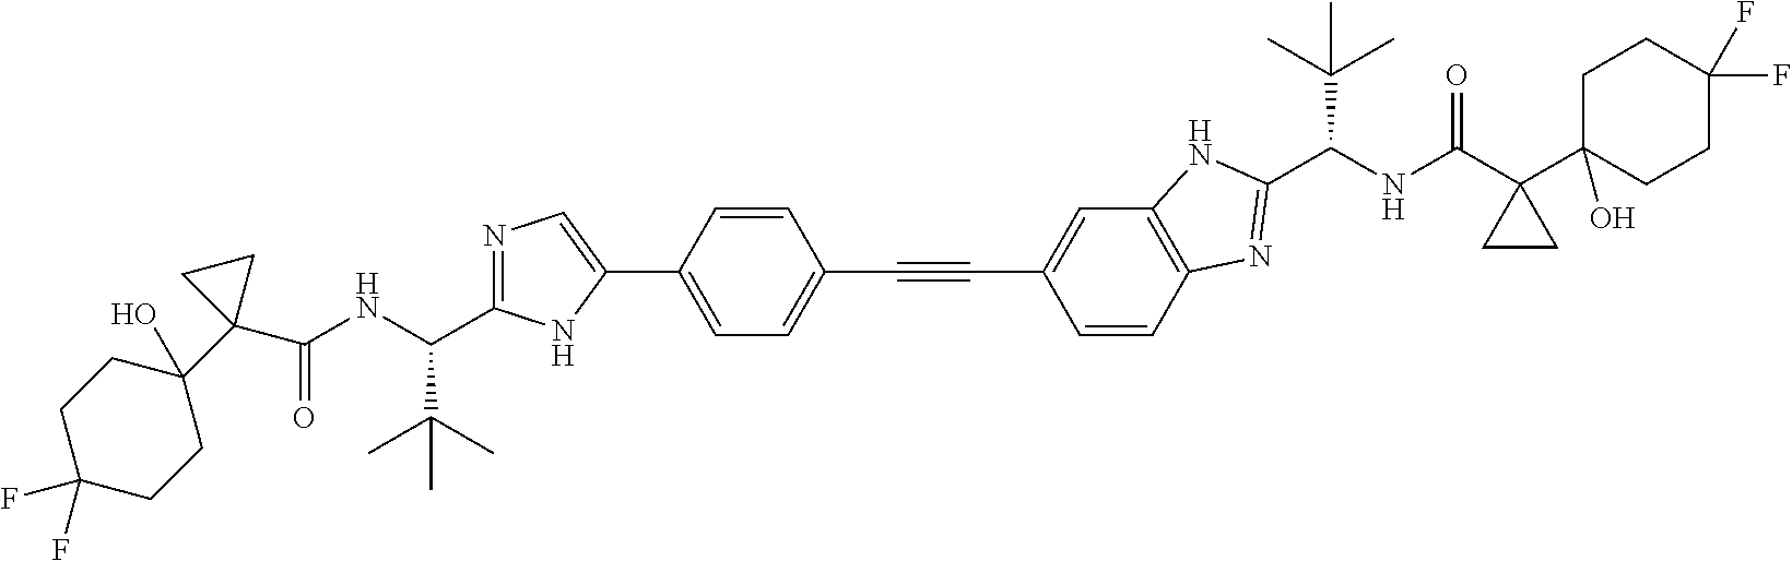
C(#CC1=CC=C(C2=CN=C(C(NC(=O)C3(C4(O)CCC(F)(F)CC4)CC3)C(C)(C)C)N2)C=C1)C1=CC2=C(C=C1)N=C(C(NC(C1(C3(O)CCC(F)(F)CC3)CC1)=O)C(C)(C)C)N2
